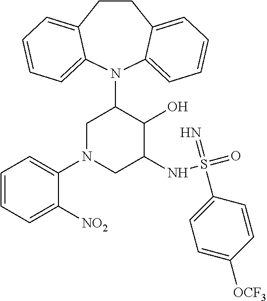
C12=CC=CC=C1N(C1CN(C3=CC=CC=C3[NO2])CC(NS(=O)(=N)C3=CC=C([OCF3])C=C3)C1O)C1=CC=CC=C1CC2
